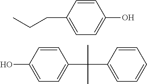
C1=CC(CCC)=CC=C1O.C1=CC(O)=CC=C1C(C1=CC=CC=C1)(C)C
